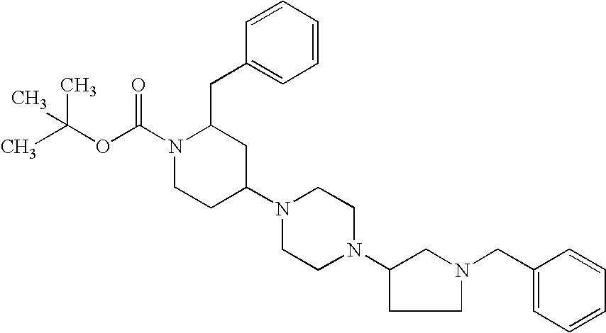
C1(CC2N(C(OC(C)(C)C)=O)CCC(N3CCN(C4CCN(CC5=CC=CC=C5)C4)CC3)C2)=CC=CC=C1
